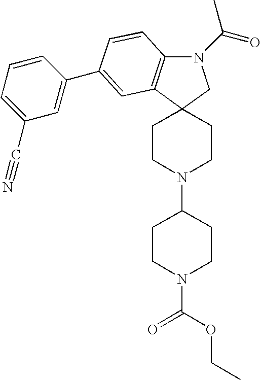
N1(C(=O)C)C2=C(C3(C1)CCN(C1CCN(C(OCC)=O)CC1)CC3)C=C(C1=CC(C#N)=CC=C1)C=C2
